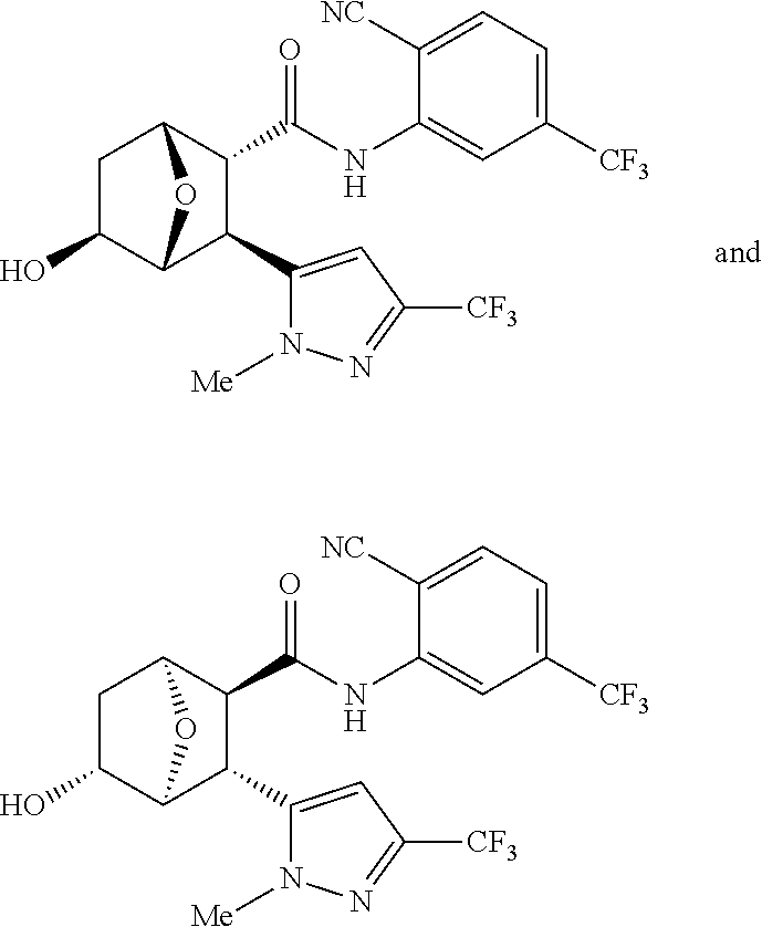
OC1CC2C(C(NC3=CC([CF3])=CC=C3[NC])=O)C(C3=CC([CF3])=NN3[Me])C1O2.OC1CC2C(C(NC3=CC([CF3])=CC=C3[NC])=O)C(C3=CC([CF3])=NN3[Me])C1O2
